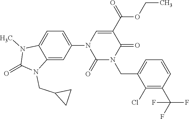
C1(N2C(=O)N(CC3=CC=CC(C(F)(F)F)=C3Cl)C(=O)C(C(OCC)=O)=C2)=CC=C2C(=C1)N(CC1CC1)C(=O)N2C
